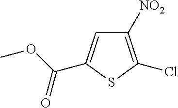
C1([NO2])=C(Cl)SC(C(OC)=O)=C1
